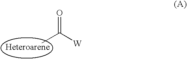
O=C([W])C
